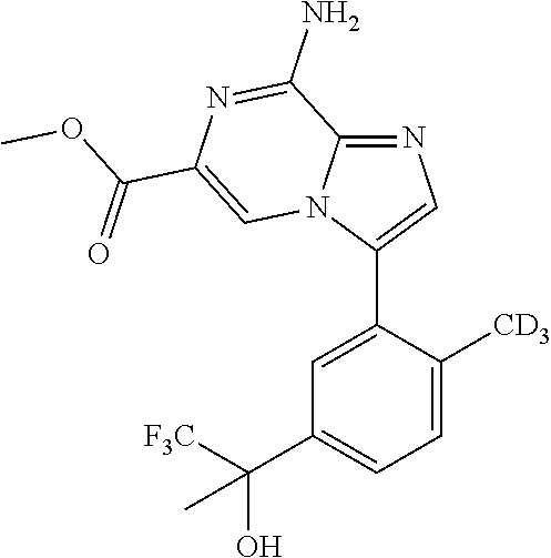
C1=C(C2=CN=C3N2C=C(C(OC)=O)N=C3N)C([CD3])=CC=C1C([F3C])(O)C
